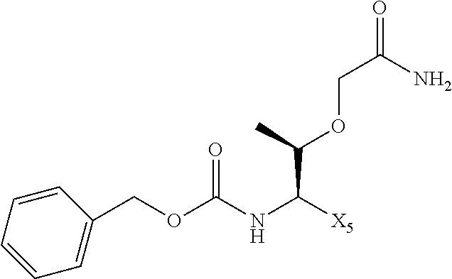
C1=CC=CC(COC(=O)NC(C(OCC(=O)N)C)[X5])=C1
